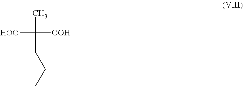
CC(CC(C)C)([OOH])[HOO]
